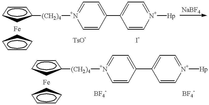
C1=CC(C2=CC=[N+]([Hp])C=C2)=CC=[N+]1[(CH2)4]C1CCCC1.[Fe].C1CCCC1.C1=C[N+]([Hp])=CC=C1C1=CC=[N+]([(CH2)4]C2CCCC2)C=C1.[Fe].C1CCCC1
